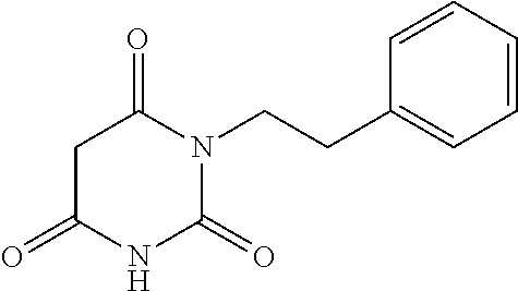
C1C(=O)NC(=O)N(CCC2=CC=CC=C2)C1=O
